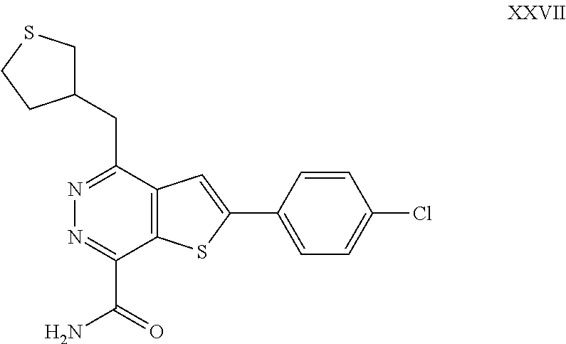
N1=C(CC2CSCC2)C2=C(C(C(N)=O)=N1)SC(C1=CC=C(Cl)C=C1)=C2
